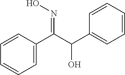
C1=CC(C(C(C2=CC=CC=C2)O)=NO)=CC=C1
